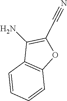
C1(C#N)=C(N)C2=C(O1)C=CC=C2
